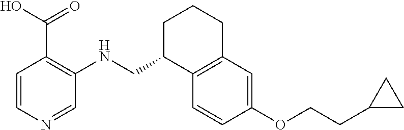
C1=CN=CC(NCC2C3=C(CCC2)C=C(OCCC2CC2)C=C3)=C1C(O)=O
